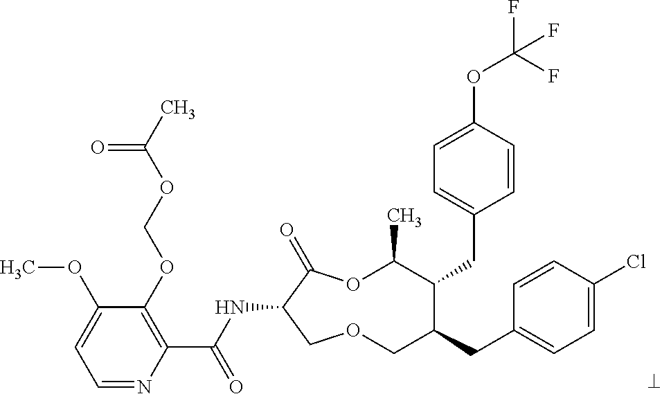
C1(OCOC(C)=O)=C(C(NC2C(=O)OC(C)C(CC3=CC=C(OC(F)(F)F)C=C3)C(CC3=CC=C(Cl)C=C3)COC2)=O)N=CC=C1OC
